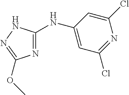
C1=C(NC2=NC(OC)=NN2)C=C(Cl)N=C1Cl
